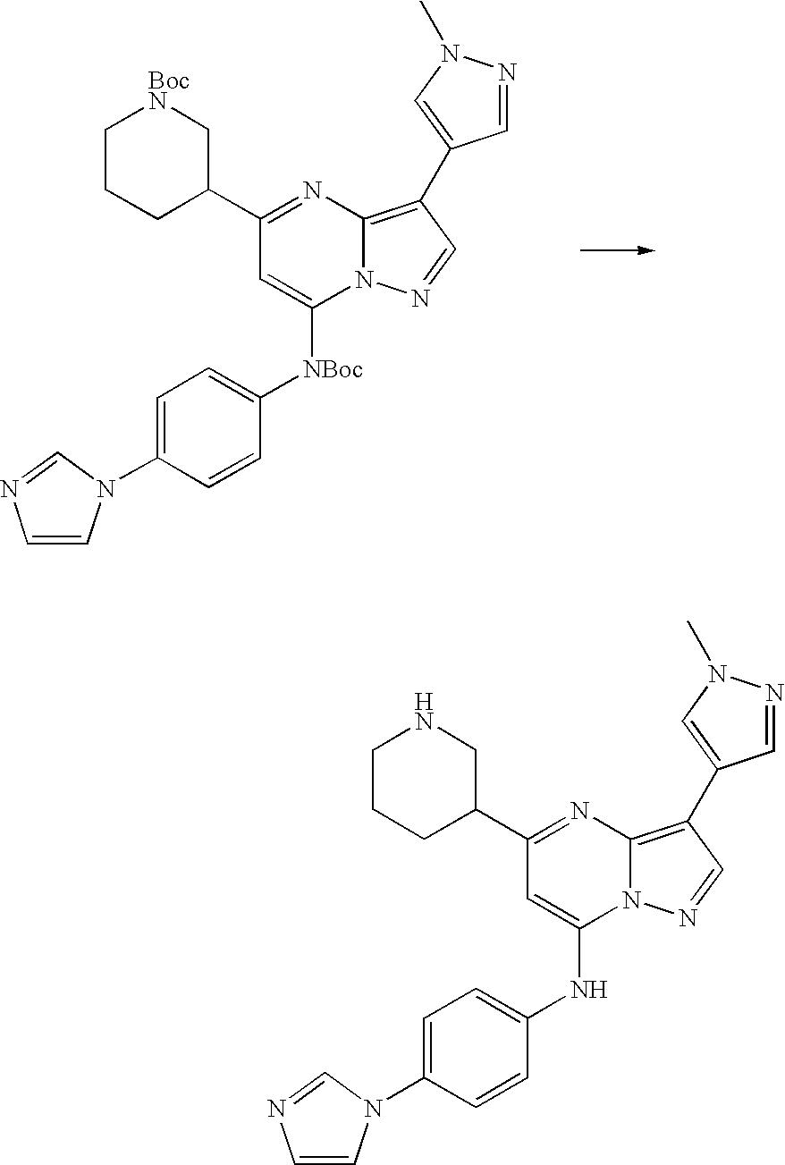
C1CCC(C2=NC3=C(C4=CN(C)N=C4)C=NN3C([NBoc]C3=CC=C(N4C=CN=C4)C=C3)=C2)C[BocN]1.C1CCC(C2=NC3=C(C4=CN(C)N=C4)C=NN3C(NC3=CC=C(N4C=CN=C4)C=C3)=C2)CN1
